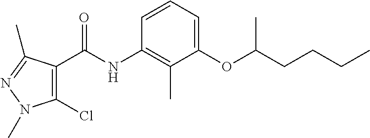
C1(OC(CCCC)C)=CC=CC(NC(=O)C2=C(Cl)N(C)N=C2C)=C1C
